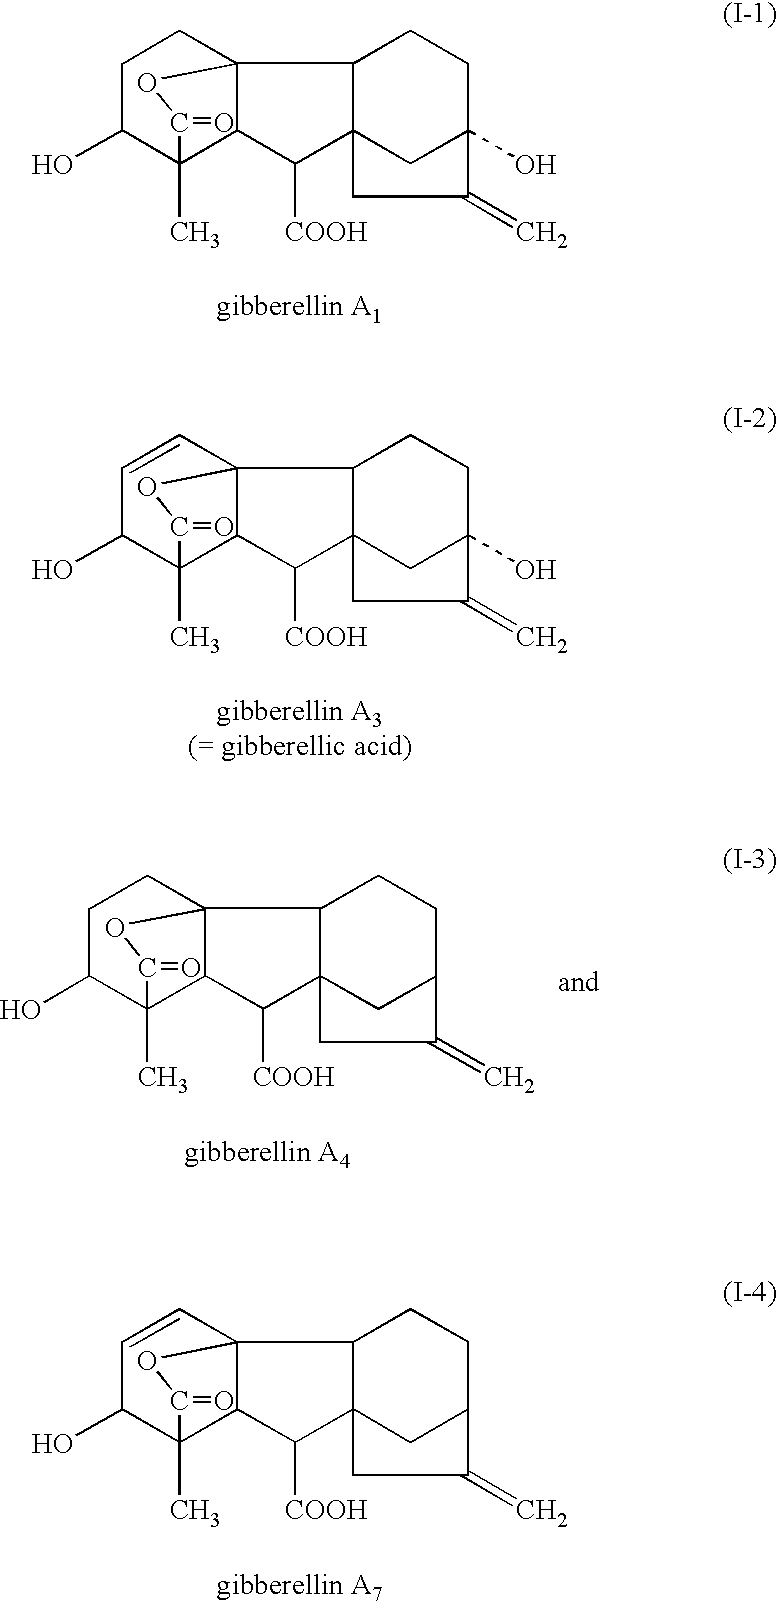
C1C(O)C2(C)C3C(C1)(C1C4(C3[COOH])CC(O)(CC1)C(=C)C4)OC2=O.C1=CC23C(C(C)(C1O)C(=O)O2)C([COOH])C12CC(O)(CCC31)C(=C)C2.C1C(O)C2(C)C3C(C1)(C1C4(C3[COOH])CC(CC1)C(=C)C4)OC2=O.C1=CC23C(C(C)(C1O)C(=O)O2)C([COOH])C12CC(CCC31)C(=C)C2
